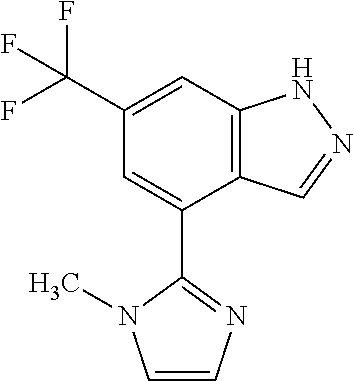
C12=C(C=C(C(F)(F)F)C=C1C1=NC=CN1C)NN=C2
